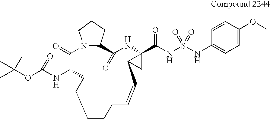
C1CCC=CC2CC2(C(NS(NC2=CC=C(OC)C=C2)(=O)=O)=O)NC(=O)C2CCCN2C(=O)C(NC(OC(C)(C)C)=O)CC1
